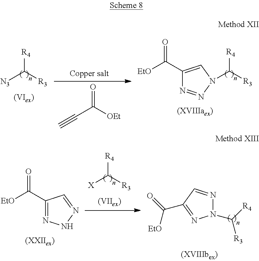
[N3]C([R3])[R4].C#CC([OEt])=O.C1(C([EtO])=O)=CN(C([R3])[R4])N=N1.[X]C([R3])[R4].N1(C([R4])[R3])N=CC(C(=O)[EtO])=N1.C1(C([EtO])=O)=NNN=C1
